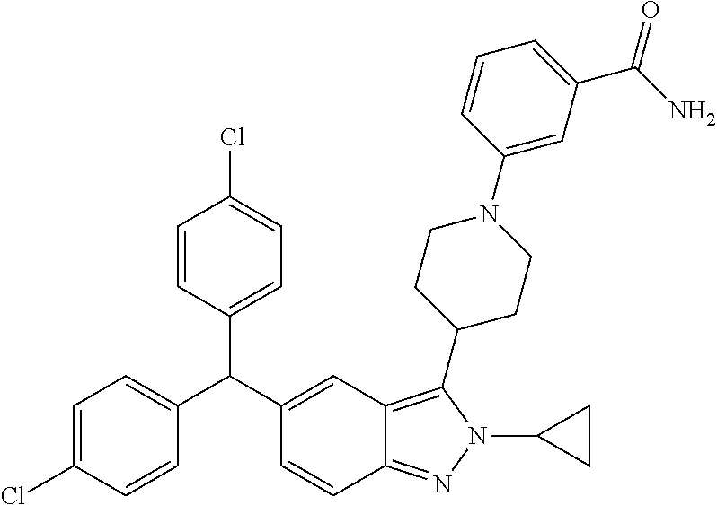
C1=C(Cl)C=CC(C(C2=CC3=C(C4CCN(C5=CC(C(N)=O)=CC=C5)CC4)N(C4CC4)N=C3C=C2)C2=CC=C(Cl)C=C2)=C1
